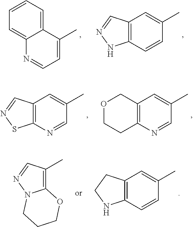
C1=C2C(=CC=C1)C(C)=CC=N2.C12=C(C=CC(C)=C1)NN=C2.C12=C(C=CC(C)=C1)NCC2.C1(C)=C2N(N=C1)CCCO2.C12=C(N=CC(C)=C1)SN=C2.C12=C(N=CC(C)=C1)CCOC2
